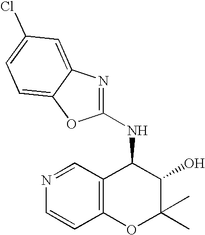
N1=CC2=C(C=C1)OC(C)(C)C(O)C2NC1=NC2=CC(Cl)=CC=C2O1
